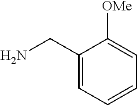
C1(CN)=CC=CC=C1[OMe]
